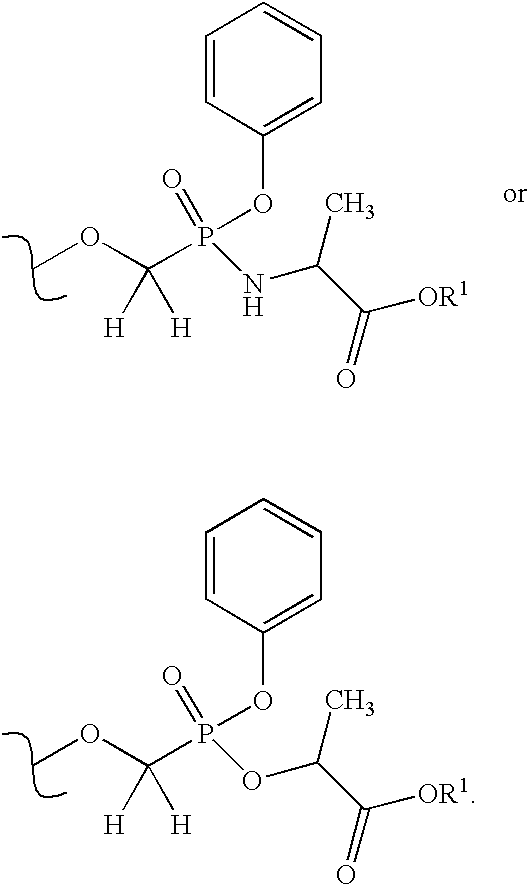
P(=O)(OC1=CC=CC=C1)(OC(C(=O)[OR1])C)C(OC)([H])[H].P(=O)(OC1=CC=CC=C1)(NC(C(=O)[OR1])C)C(OC)([H])[H]
